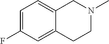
C1=C(F)C=C2C(=C1)CN(C)CC2
